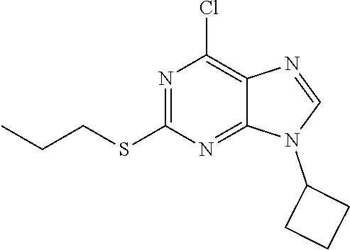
C1=NC2=C(Cl)N=C(SCCC)N=C2N1C1CCC1
